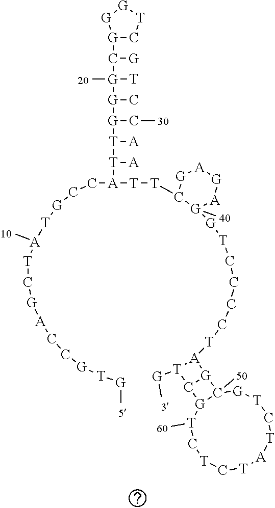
C([A]([T][T]C1[G]([G][T]CCCC[T][A]2[T]([G]C)C3[G]2C2(C)[G][T]C[T][A][T]C[T]C[T](C)[G]32)(C)[A][G][A][G]1)[T]([A])[T]([G](CC)[G](C)[G]([T])(C([G])[G]1C[T][G][G]1)C)[A])C[G][T][A]([T]C[G][A]CC[G][T][G]C)C
